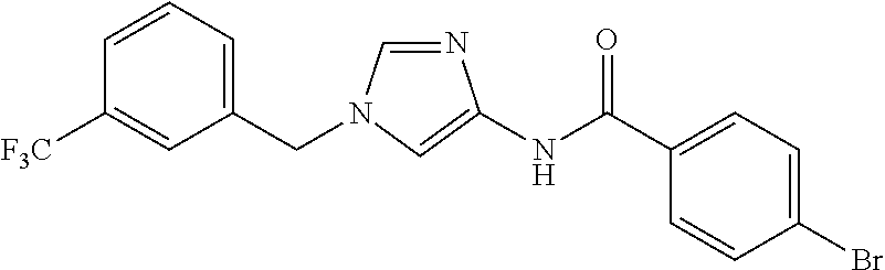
C1=NC(NC(C2=CC=C(Br)C=C2)=O)=CN1CC1=CC=CC([F3C])=C1
